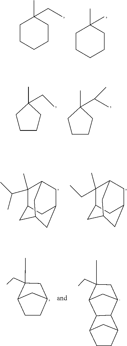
C1CCCCC1(C)CC.C1CCCCC1(C)C.C1CCC(C)(CC)C1.C1CCC(C)(C(C)C)C1.C1(C(C)C)(C)C2CC3CC1CC(C2)C3.C1(C)(CC)C2CC3CC1CC(C2)C3.C1C2CC(CC2(C)CC)C1.CCC1(C)C2C3C(C(C1)C2)C1CCC3C1
